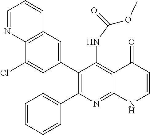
C12=C(C=C(C3=C(C4=CC=CC=C4)N=C4C(=C3NC(OC)=O)C(=O)C=CN4)C=C1Cl)C=CC=N2
